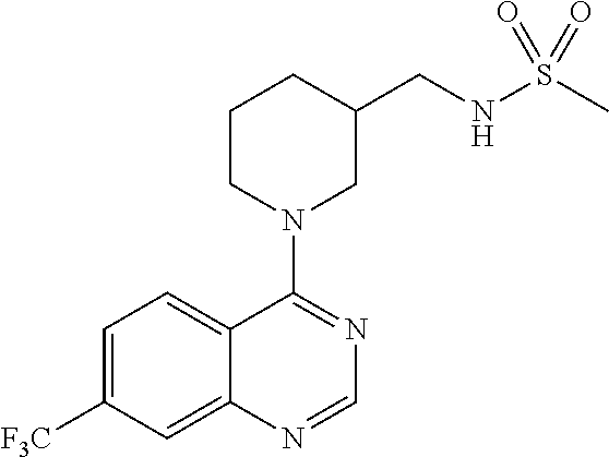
C1=C([F3C])C=C2C(=C1)C(N1CC(CNS(C)(=O)=O)CCC1)=NC=N2
